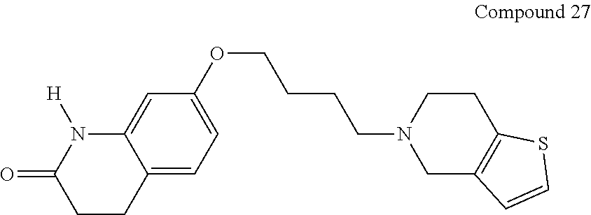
C1CC2=CC=C(OCCCCN3CC4=C(CC3)SC=C4)C=C2N([H])C1=O
